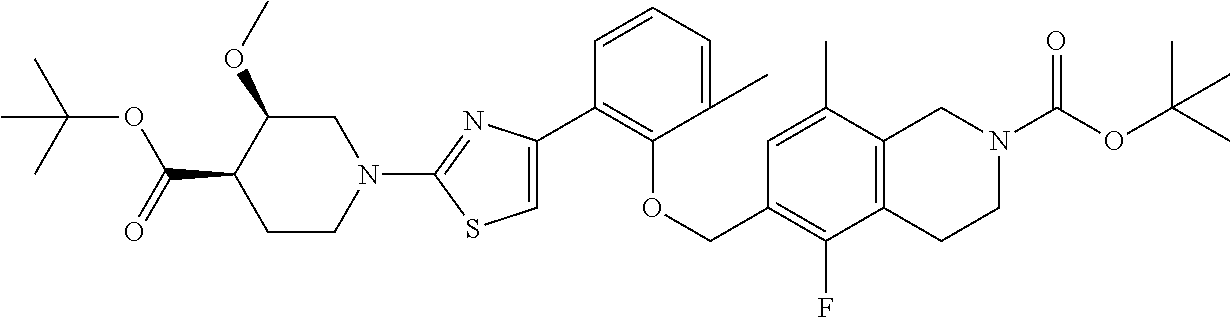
C1(C2=C(OCC3=C(F)C4=C(C(C)=C3)CN(C(OC(C)(C)C)=O)CC4)C(C)=CC=C2)=CSC(N2CC(OC)C(C(=O)OC(C)(C)C)CC2)=N1
